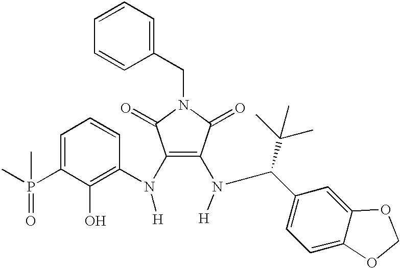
CP(C1=CC=CC(N(C2=C(N(C(C3=CC=C4C(=C3)OCO4)C(C)(C)C)[H])C(=O)N(CC3=CC=CC=C3)C2=O)[H])=C1O)(=O)C
